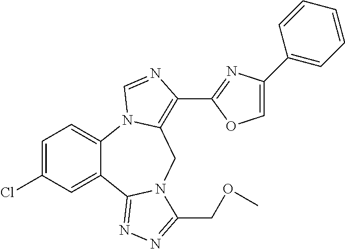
C1=C(Cl)C=C2C(=C1)N1C(=C(C3=NC(C4=CC=CC=C4)=CO3)N=C1)CN1C2=NN=C1COC
